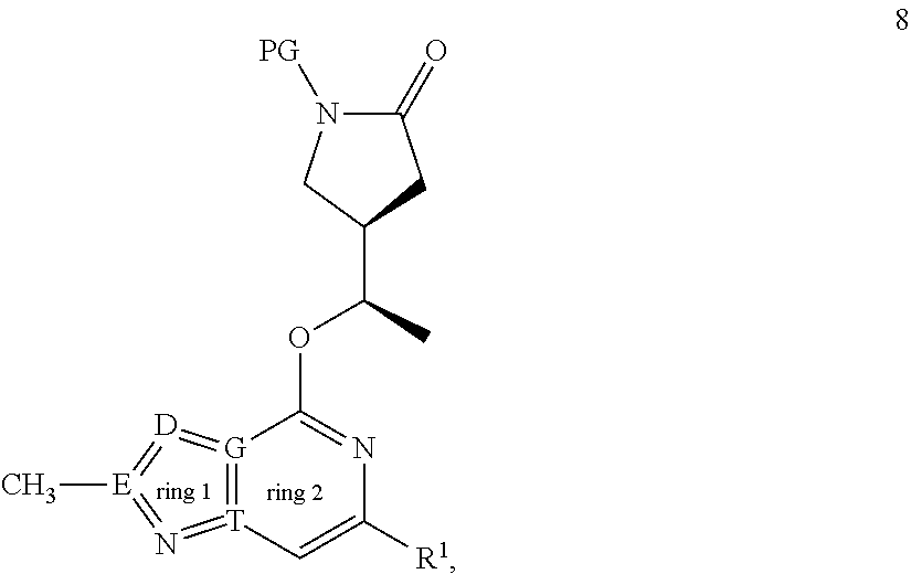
[G]12=[T](=N=[E](C)=[D]=1)C=C([R1])N=C2OC(C1CC(=O)N([PG])C1)C
